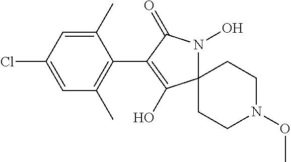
C12(N(O)C(=O)C(C3=C(C)C=C(Cl)C=C3C)=C1O)CCN(OC)CC2
